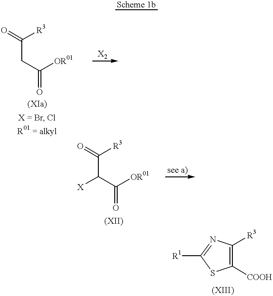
O=C([R3])CC(=O)[OR01].O=C([R3])C(C(=O)[OR01])[X].C1([R3])=C([COOH])SC([R1])=N1
